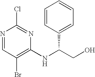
N1=CC(Br)=C(NC(CO)C2=CC=CC=C2)N=C1Cl
